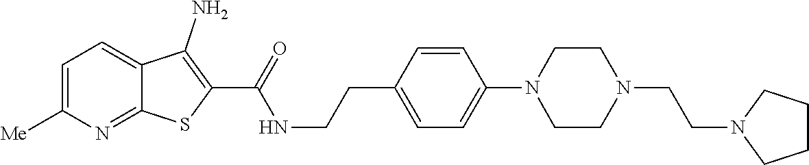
C1=C([Me])N=C2C(=C1)C(N)=C(C(=O)NCCC1=CC=C(N3CCN(CCN4CCCC4)CC3)C=C1)S2
